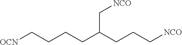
[OCN]CCCCC(CCC[NCO])C[NCO]
